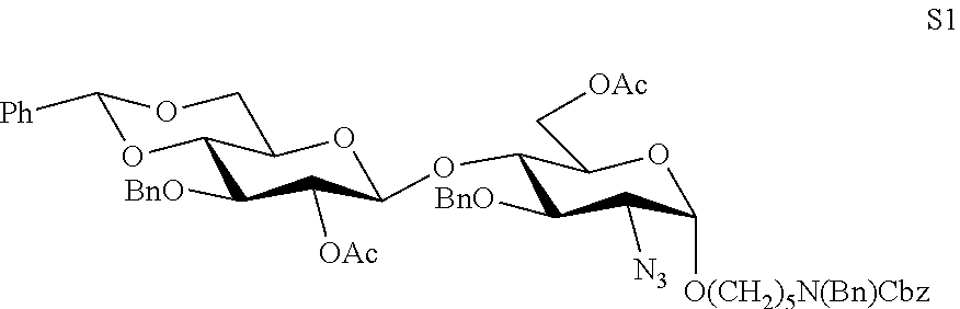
C1(OC2C([OAc])C([BnO])C3OC([Ph])OCC3O2)C([BnO])C([N3])C([O(CH2)5N(Bn)Cbz])OC1C[OAc]
